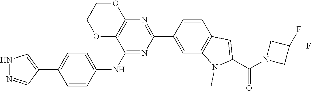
N1=C(NC2=CC=C(C3=CNN=C3)C=C2)C2=C(N=C1C1=CC3=C(C=C1)C=C(C(N1CC(F)(F)C1)=O)N3C)OCCO2
